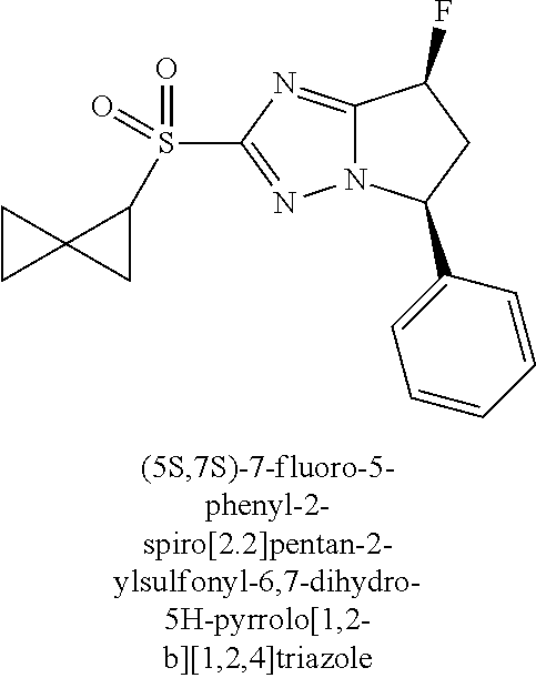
C12=NC(S(C3C4(C3)CC4)(=O)=O)=NN1C(C1=CC=CC=C1)CC2F
